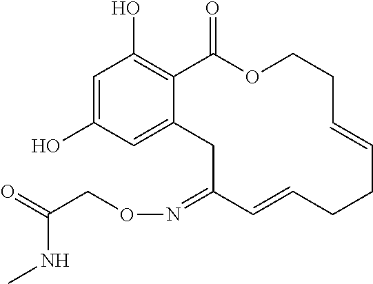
C1=C(O)C=C2C(=C1O)C(=O)OCCC=CCCC=CC(=NOCC(=O)NC)C2
